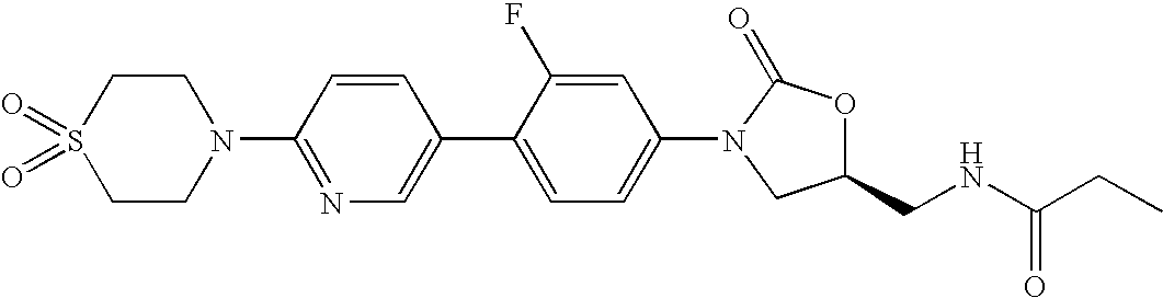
C1CN(C2=NC=C(C3=CC=C(N4C(=O)OC(CNC(CC)=O)C4)C=C3F)C=C2)CCS1(=O)=O
